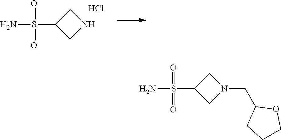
NS(C1CN(CC2CCCO2)C1)(=O)=O.NS(C1CNC1)(=O)=O.Cl
